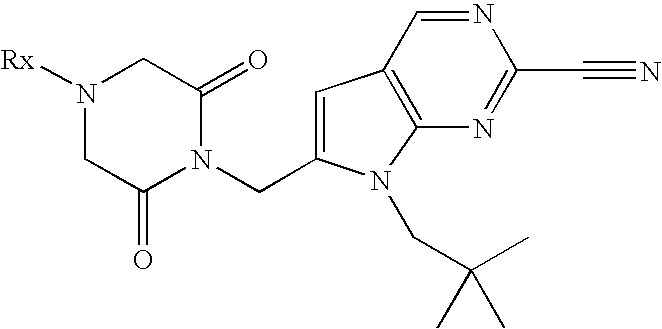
N1(CC2=CC3=C(N=C(C#N)N=C3)N2CC(C)(C)C)C(=O)CN([Rx])CC1=O
